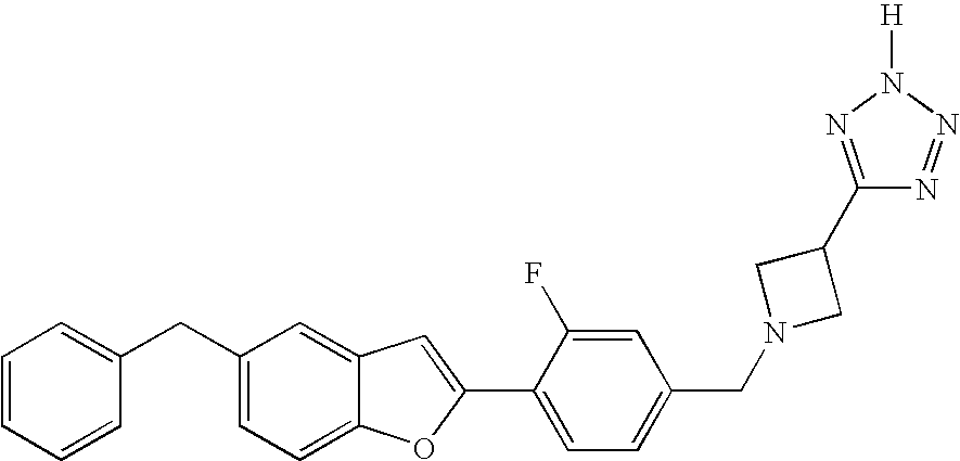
C1(CC2=CC=C3C(=C2)C=C(C2=CC=C(CN4CC(C5=NN([H])N=N5)C4)C=C2F)O3)=CC=CC=C1
